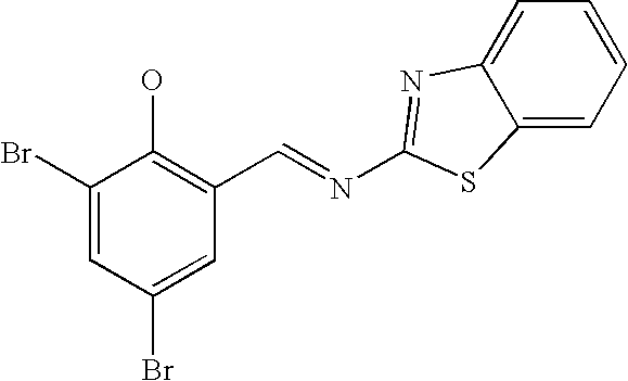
C1(Br)=CC(Br)=CC(C=NC2=NC3=CC=CC=C3S2)=C1O
